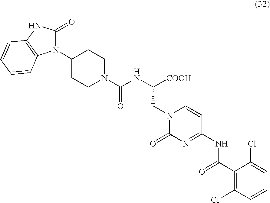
N1(C(NC([COOH])CN2C(=O)N=C(NC(C3=C(Cl)C=CC=C3Cl)=O)C=C2)=O)CCC(N2C(=O)NC3=C2C=CC=C3)CC1
